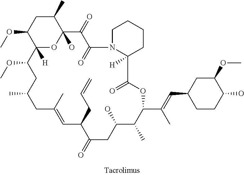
C1CC(O)C(OC)CC1C=C(C1C(C)C(O)CC(=O)C(CC=C)C=C(C)CC(C)CC(OC)C2([H])C(OC)CC(C)C(O)(O2)C(=O)C(=O)N2C([H])(C(=O)O1)CCCC2)C
